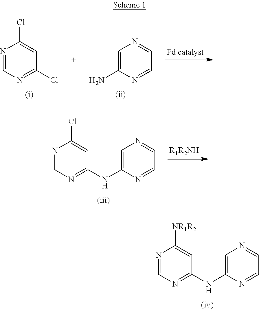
C1=C(N)N=CC=N1.N1=CN=C(Cl)C=C1Cl.N1=CN=C(NC2=CN=CC=N2)C=C1Cl.N1=CN=C(NC2=CN=CC=N2)C=C1[NR1R2]
